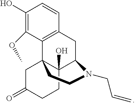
C1(O)=C(OC)C2=C(C=C1)CC1C3(O)C2(CC(=O)CC3)CCN1CC=C
